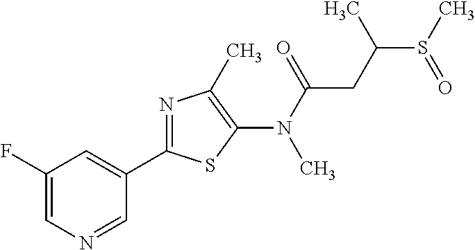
C1(F)=CN=CC(C2=NC(C)=C(N(C(CC(S(C)=O)C)=O)C)S2)=C1
